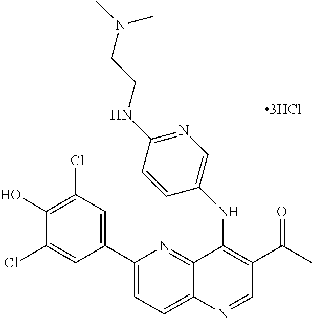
C1(C2=CC(Cl)=C(O)C(Cl)=C2)=CC=C2C(=N1)C(NC1=CN=C(NCCN(C)C)C=C1)=C(C(C)=O)C=N2
